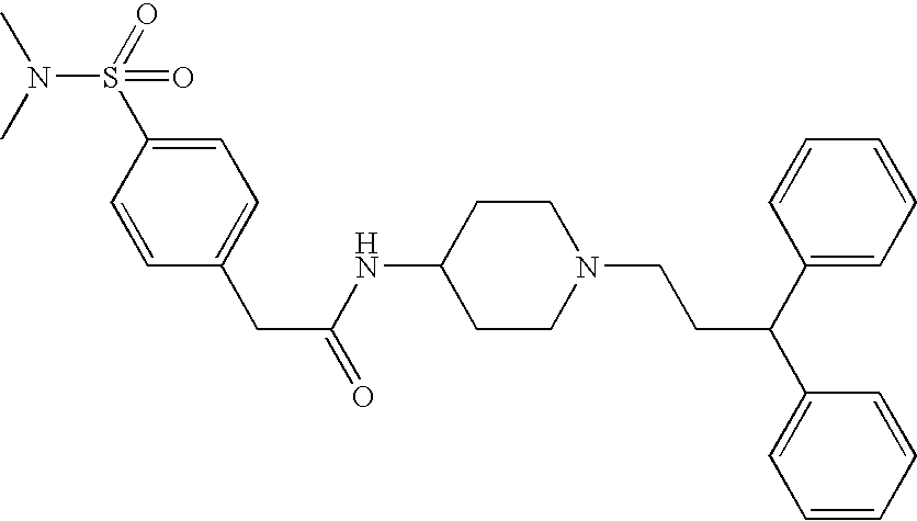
C1=C(CC(=O)NC2CCN(CCC(C3=CC=CC=C3)C3=CC=CC=C3)CC2)C=CC(S(=O)(N(C)C)=O)=C1
